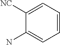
C1([NC])=CC=CC=C1N
